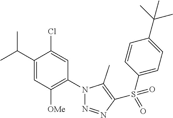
C1(C(C)C)=CC([OMe])=C(N2N=NC(S(C3=CC=C(C(C)(C)C)C=C3)(=O)=O)=C2C)C=C1Cl
